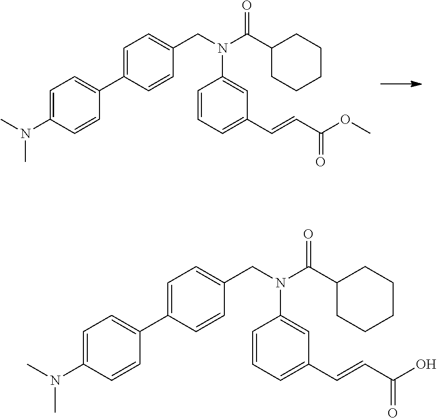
C1=C(N(C)C)C=CC(C2=CC=C(CN(C(C3CCCCC3)=O)C3=CC(C=CC(OC)=O)=CC=C3)C=C2)=C1.C1=C(N(C)C)C=CC(C2=CC=C(CN(C(C3CCCCC3)=O)C3=CC(C=CC(O)=O)=CC=C3)C=C2)=C1
